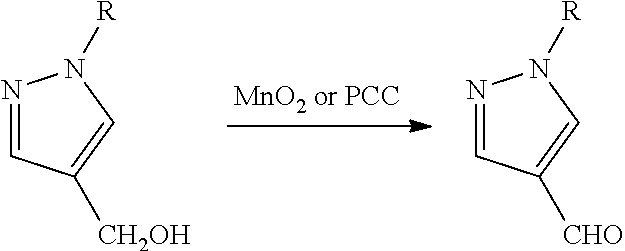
N1=CC([CHO])=CN1[R].N1=CC([CH2OH])=CN1[R]
